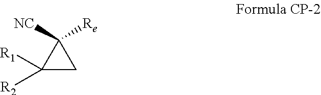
C1([R2])([R1])CC1([NC])[Re]
